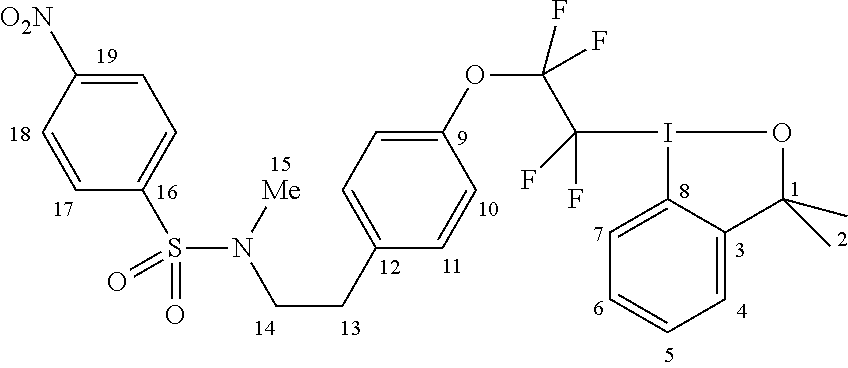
C1=CC([O2N])=CC=C1S(N([Me])CCC1=CC=C(OC(C(I2C3=CC=CC=C3C(C)(C)O2)(F)F)(F)F)C=C1)(=O)=O
